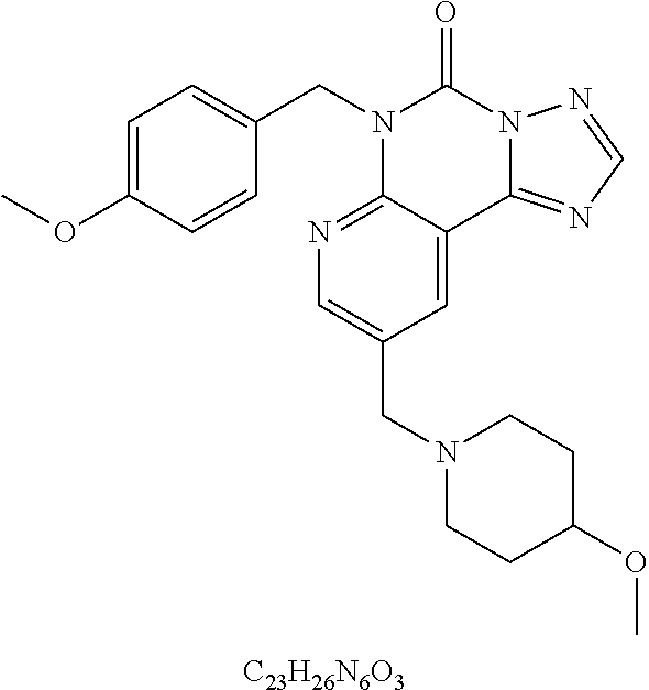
[C23H26N6O3].C1=C(OC)C=CC(CN2C3=NC=C(CN4CCC(OC)CC4)C=C3C3=NC=NN3C2=O)=C1
